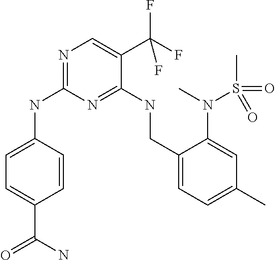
C1=CC(NC2=NC=C(C(F)(F)F)C(NCC3=CC=C(C)C=C3N(S(C)(=O)=O)C)=N2)=CC=C1C(N)=O
